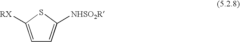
C1=C([RX])SC([NHSO2R])=C1
